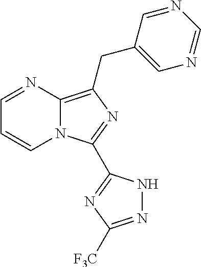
C1=NC2=C(CC3=CN=CN=C3)N=C(C3=NC([F3C])=NN3)N2C=C1
